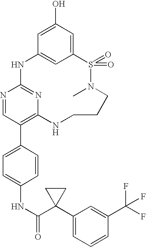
C12=CC(O)=CC(=C1)NC1=NC(=C(C3=CC=C(NC(C4(C5=CC=CC(C(F)(F)F)=C5)CC4)=O)C=C3)C=N1)NCCCN(C)S2(=O)=O
